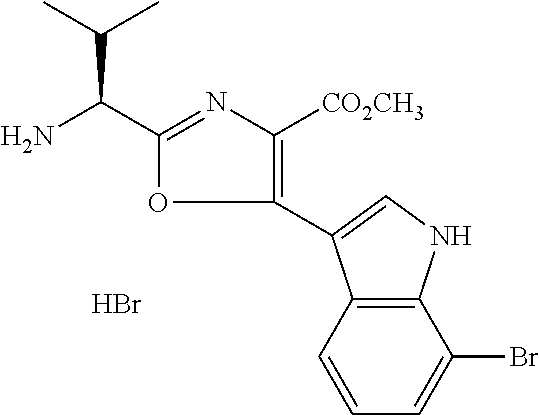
CC(C)C(C1=NC([CO2CH3])=C(C2=CNC3=C2C=CC=C3Br)O1)N.Br
